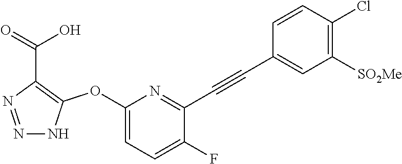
C1(OC2=C(C(=O)O)N=NN2)=CC=C(F)C(C#CC2=CC([SO2Me])=C(Cl)C=C2)=N1
